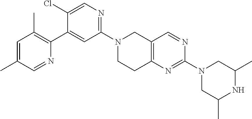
N1(C2=NC=C(Cl)C(C3=C(C)C=C(C)C=N3)=C2)CCC2=C(C1)C=NC(N1CC(C)NC(C)C1)=N2
